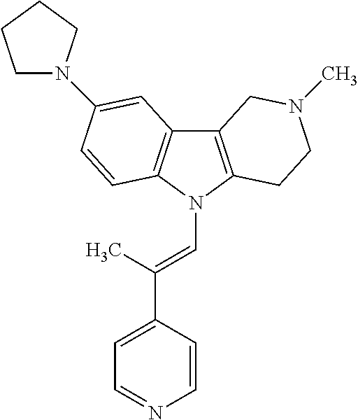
C12=C(N(C=C(C3=CC=NC=C3)C)C3=C1C=C(N1CCCC1)C=C3)CCN(C)C2
